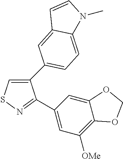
C1(C2=CC=C3C(=C2)C=CN3C)=CSN=C1C1=CC([OMe])=C2C(=C1)OCO2
